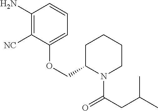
C1([NC])=C(N)C=CC=C1OCC1N(C(CC(C)C)=O)CCCC1
